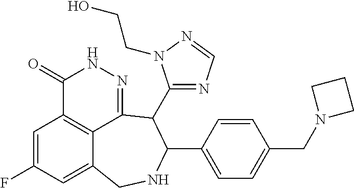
C1=C(F)C=C2C3=C1C(=O)NN=C3C(C1=NC=NN1CCO)C(C1=CC=C(CN3CCC3)C=C1)NC2
